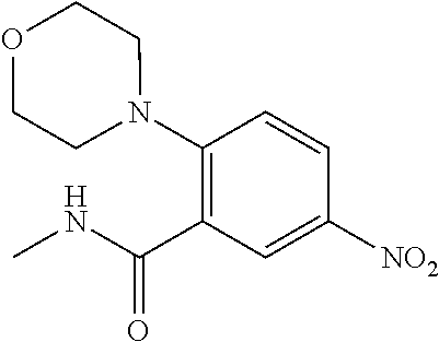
CNC(C1=C(N2CCOCC2)C=CC([NO2])=C1)=O
